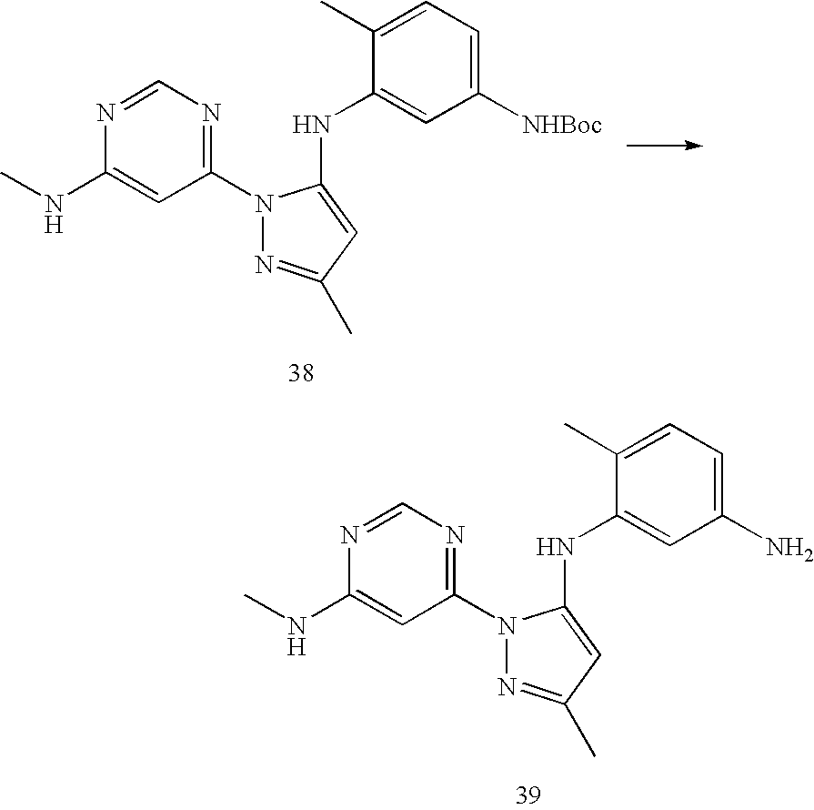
CNC1=CC(N2N=C(C)C=C2NC2=CC([NHBoc])=CC=C2C)=NC=N1.CNC1=CC(N2N=C(C)C=C2NC2=CC(N)=CC=C2C)=NC=N1
